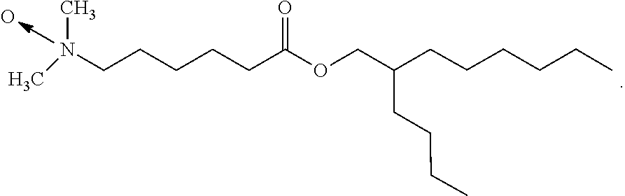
CN(CCCCCC(=O)OCC(CCCC)CCCCCC)C.O
